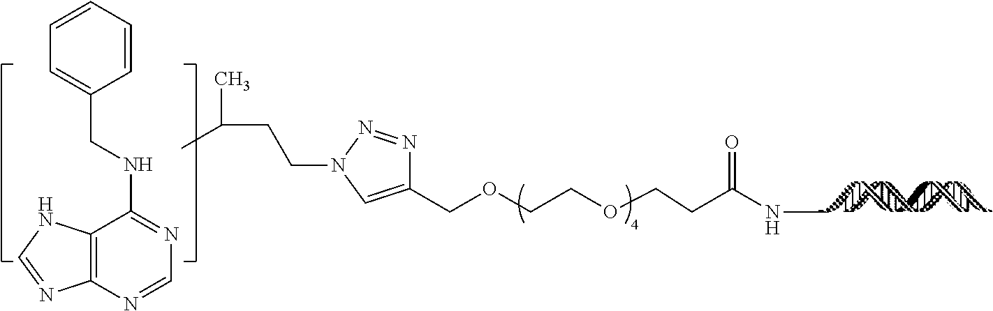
C1(COCCOCCC(NC)=O)=CN(CCC(C)C)N=N1.C12=C(N=CN=C1NCC1=CC=CC=C1)N=CN2
